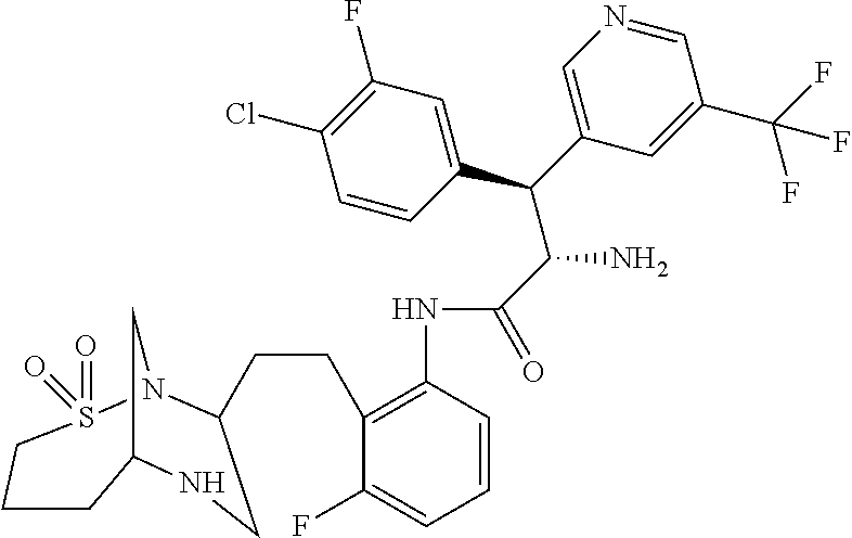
C(C(C1=CC(F)=C(Cl)C=C1)C1=CN=CC(C(F)(F)F)=C1)(C(=O)NC1=C(CCC2N3S(=O)(=O)CCCC(C3)NC2)C(F)=CC=C1)N
